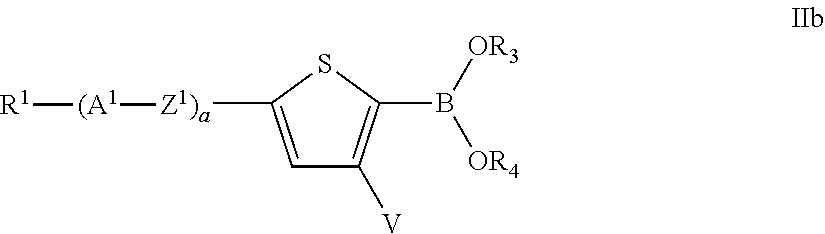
C1=C([Z1)a][(A1][R1])SC(B([OR3])[OR4])=C1[V]
